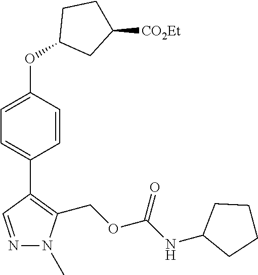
C1=C(OC2CC([CO2Et])CC2)C=CC(C2=C(COC(NC3CCCC3)=O)N(C)N=C2)=C1
